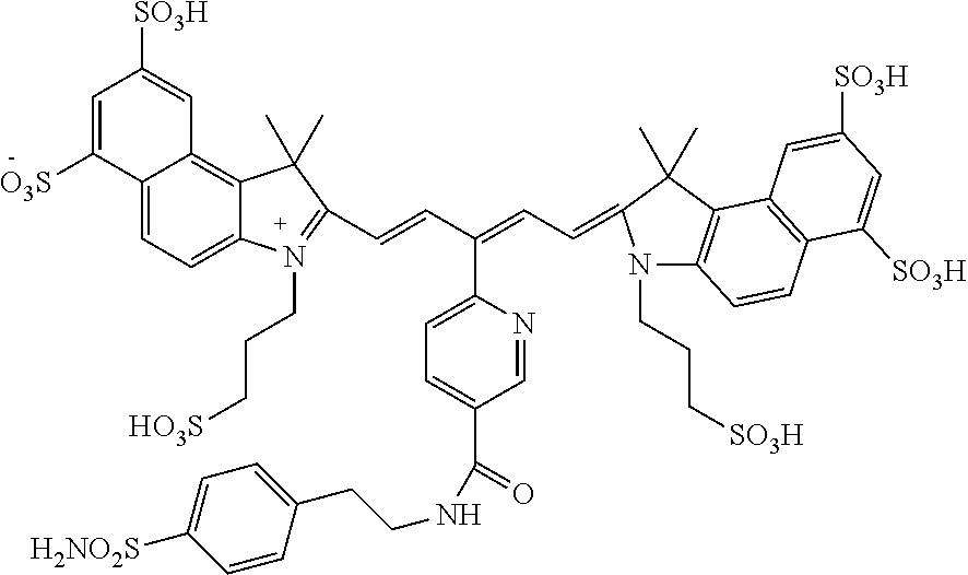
C12=CC=C3C(=C1C=C([SO3H])C=C2[O3S])C(C)(C)C(C=CC(=CC=C1N(CCC[SO3H])C2=C(C1(C)C)C1=C(C=C2)C([SO3H])=CC([SO3H])=C1)C1=CC=C(C(=O)NCCC2=CC=C([H2NO2S])C=C2)C=N1)=N3CCC[HO3S]
